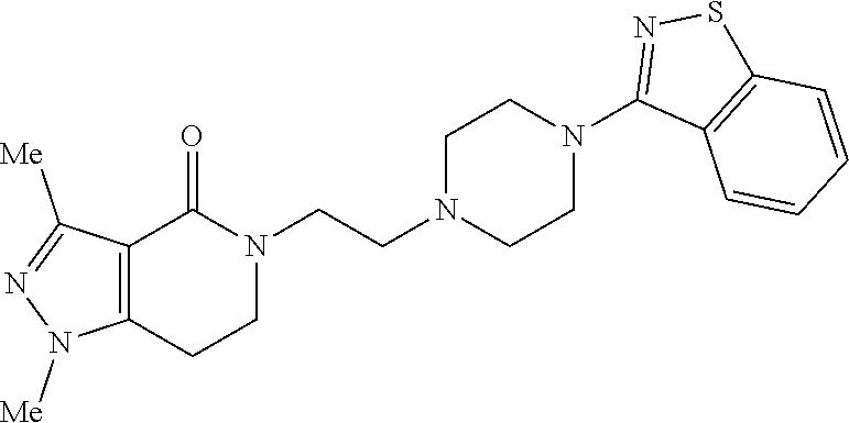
N1(CCN2CCN(C3=NSC4=C3C=CC=C4)CC2)C(=O)C2=C(CC1)N([Me])N=C2[Me]
